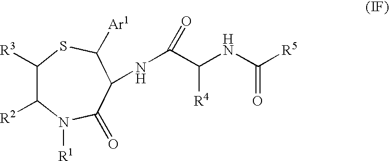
C1([R3])C([R2])N([R1])C(=O)C(NC(C(NC([R5])=O)[R4])=O)C([Ar1])S1
